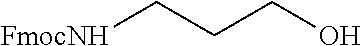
[FmocNH]CCCO
